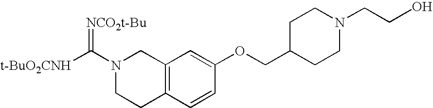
N1(C([t-BuO2CNH])=[NCO2t-Bu])CCC2=C(C1)C=C(OCC1CCN(CCO)CC1)C=C2
